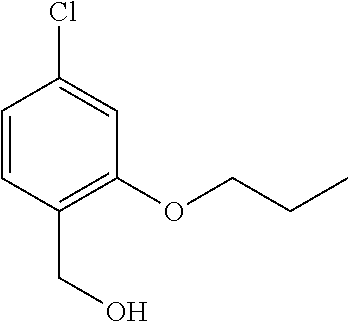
OCC1=C(OCCC)C=C(Cl)C=C1
